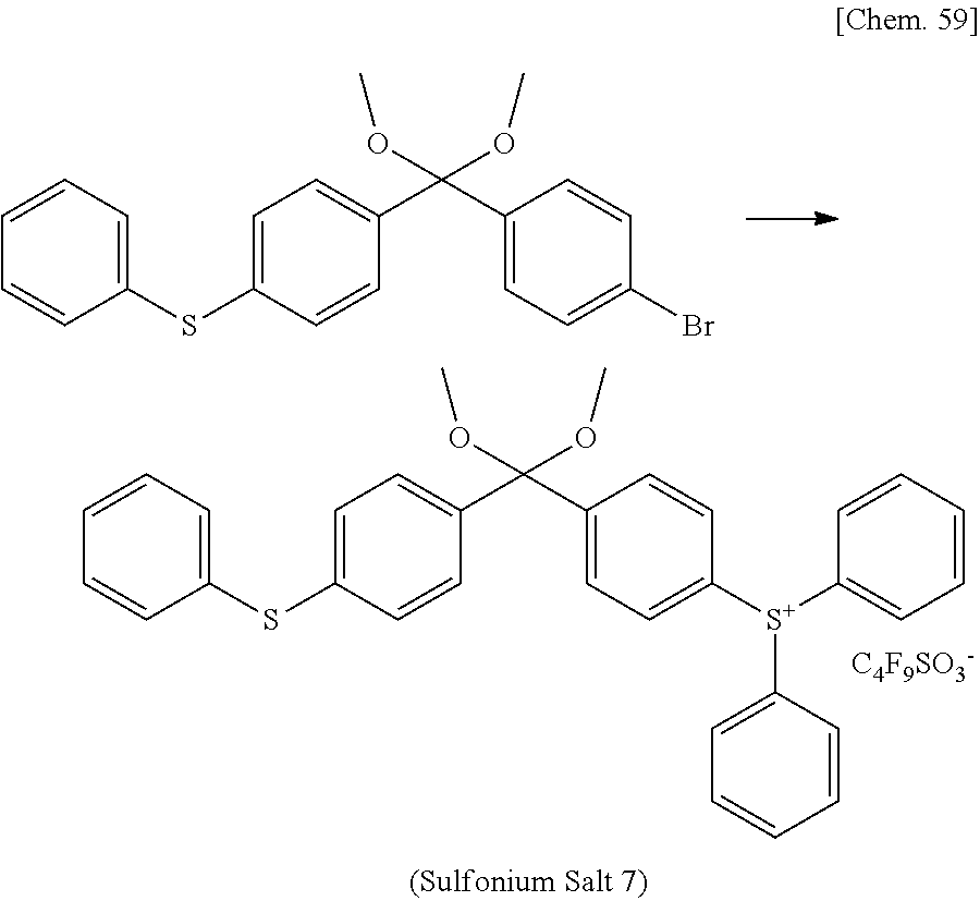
C1=CC=C(SC2=CC=C(C(C3=CC=C([S+](C4=CC=CC=C4)C4=CC=CC=C4)C=C3)(OC)OC)C=C2)C=C1.[C4F9SO3-].C1=CC=C(SC2=CC=C(C(C3=CC=C(Br)C=C3)(OC)OC)C=C2)C=C1
